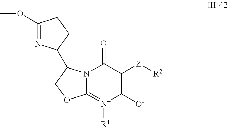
C12=[N+]([R1])C([O-])=C([Z][R2])C(=O)N1C(C1N=C(OC)CC1)CO2
